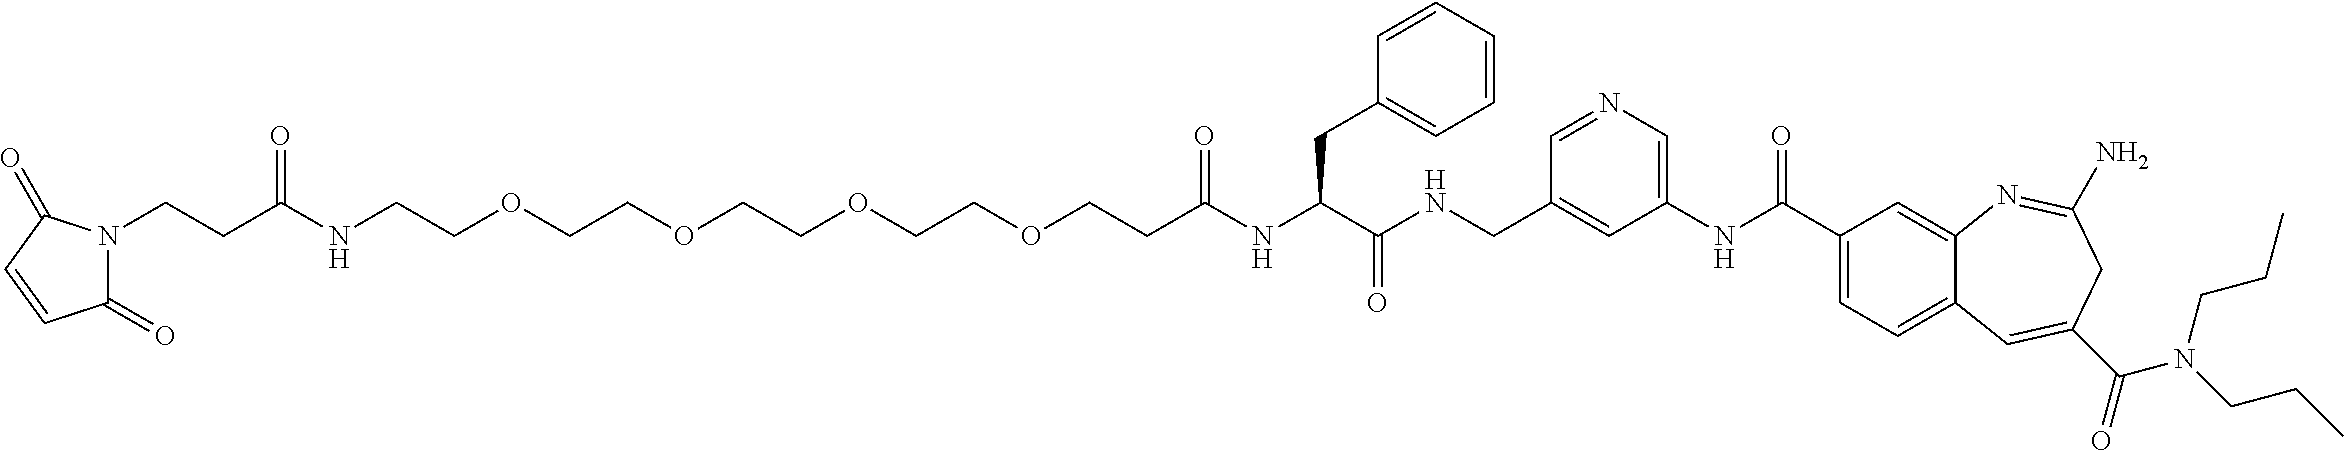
C(COCCC(NC(C(=O)NCC1=CC(NC(=O)C2=CC=C3C(=C2)N=C(N)CC(C(N(CCC)CCC)=O)=C3)=CN=C1)CC1=CC=CC=C1)=O)OCCOCCOCCNC(CCN1C(=O)C=CC1=O)=O
